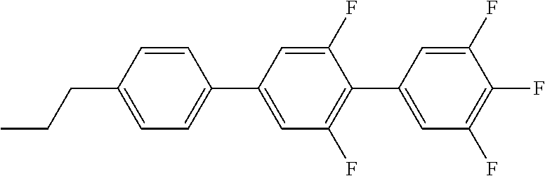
C1=CC(CCC)=CC=C1C1=CC(F)=C(C2=CC(F)=C(F)C(F)=C2)C(F)=C1
